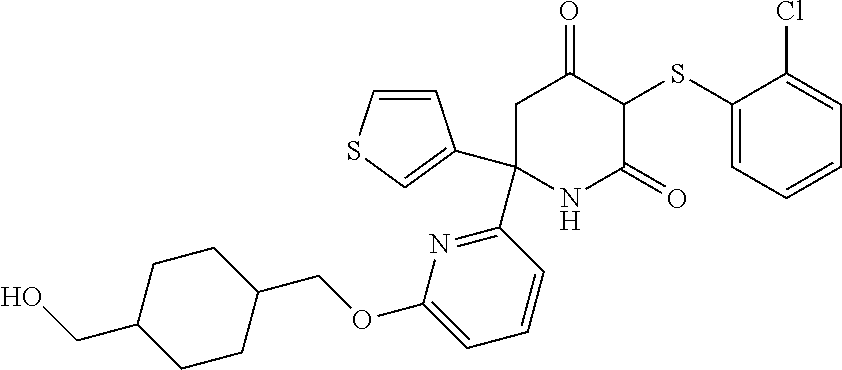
C1(SC2C(=O)CC(C3=NC(OCC4CCC(CO)CC4)=CC=C3)(C3=CSC=C3)NC2=O)=CC=CC=C1Cl
